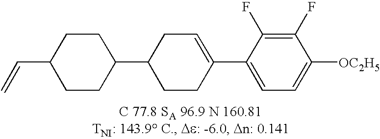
C1(F)=C(F)C(C2=CCC(C3CCC(C=C)CC3)CC2)=CC=C1[OC2H5]
